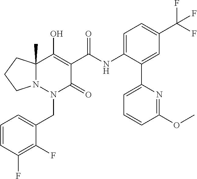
C1=CC(F)=C(F)C(CN2C(=O)C(C(=O)NC3=CC=C(C(F)(F)F)C=C3C3=CC=CC(OC)=N3)=C(O)C3(C)N2CCC3)=C1
